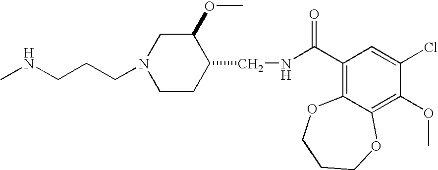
N1(CCCNC)CCC(CNC(C2=C3C(=C(OC)C(Cl)=C2)OCCCO3)=O)C(OC)C1
